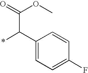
C1(C(C(=O)OC)*)=CC=C(F)C=C1
